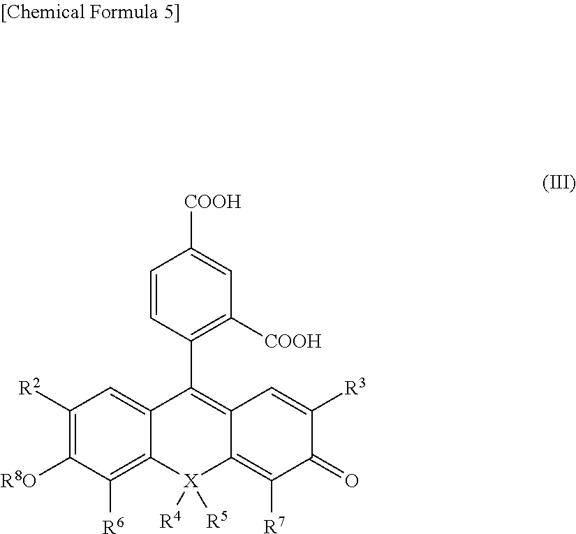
C1=CC(C2=C3C(=C([R7])C(=O)C([R3])=C3)[X]([R4])([R5])C3=C([R6])C([R8O])=C([R2])C=C23)=C([COOH])C=C1[COOH]
